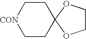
C1C[CON]CCC12OCCO2
